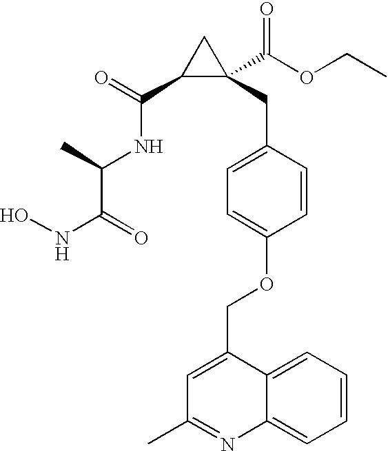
C(NC(C(=O)NO)C)(C1C(CC2=CC=C(OCC3=CC(C)=NC4=CC=CC=C34)C=C2)(C(OCC)=O)C1)=O
